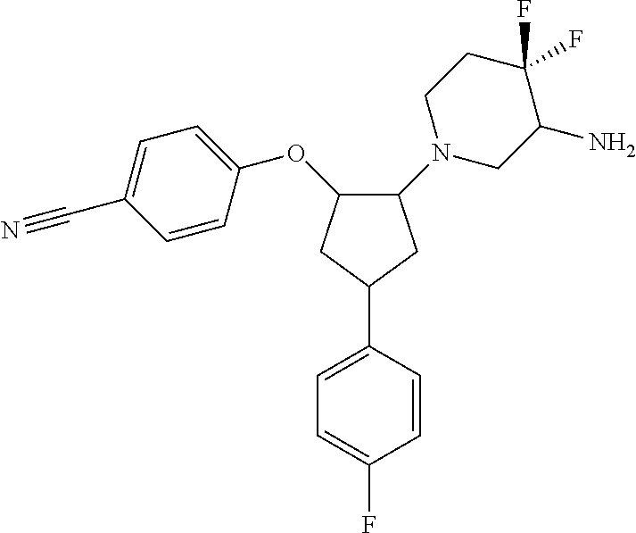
C1=C(F)C=CC(C2CC(OC3=CC=C(C#N)C=C3)C(N3CC(N)C(F)(F)CC3)C2)=C1
